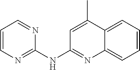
C1=CN=C(NC2=NC3=CC=CC=C3C(C)=C2)N=C1
